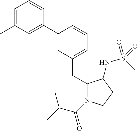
C1=C(C)C=C(C2=CC(CC3N(C(C(C)C)=O)CCC3NS(C)(=O)=O)=CC=C2)C=C1
